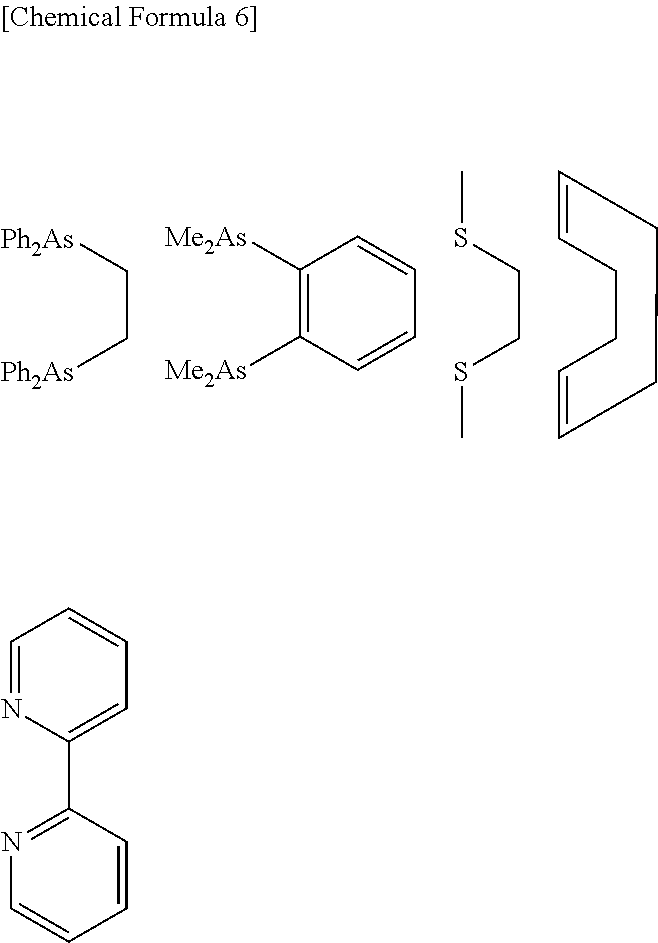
C(C[Ph2As])[Ph2As].C1([Me2As])=C([Me2As])C=CC=C1.C(CSC)SC.C1CC=CCCC=C1.C1=NC(C2=NC=CC=C2)=CC=C1
